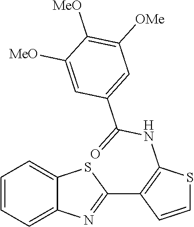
C1=CC=C2C(=C1)SC(C1=C(NC(=O)C3=CC([OMe])=C([MeO])C([MeO])=C3)SC=C1)=N2
